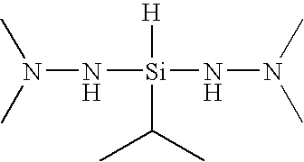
N(N[Si](C(C)C)(NN(C)C)[H])(C)C
